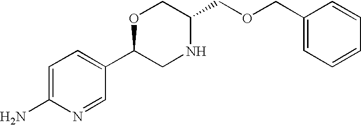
C1=C(N)N=CC(C2CNC(COCC3=CC=CC=C3)CO2)=C1
